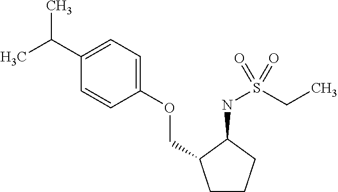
C1(C(C)C)=CC=C(OCC2CCCC2NS(=O)(CC)=O)C=C1
